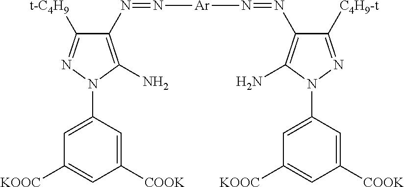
N(=NC1=C(N)N(C2=CC([KOOC])=CC([COOK])=C2)N=C1[t-C4H9])[Ar]N=NC1=C(N)N(C2=CC([KOOC])=CC([COOK])=C2)N=C1[C4H9-t]
